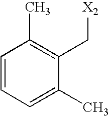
C1=CC=C(C)C(C[X2])=C1C
